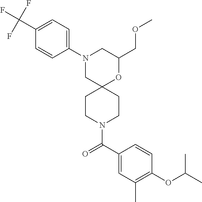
C1(COC)OC2(CN(C3=CC=C(C(F)(F)F)C=C3)C1)CCN(C(C1=CC(C)=C(OC(C)C)C=C1)=O)CC2
